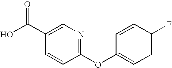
OC(C1=CN=C(OC2=CC=C(F)C=C2)C=C1)=O
